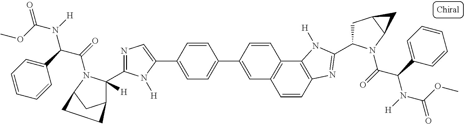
C1=CC2=C(C3=C1C=C(C1=CC=C(C4=CN=C(C5([H])C6CC(N5C(=O)C(C5=CC=CC=C5)N(C(=O)OC)[H])CC6)N4[H])C=C1)C=C3)N([H])C(C1CC3C(N1C(=O)C(C1=CC=CC=C1)N(C(=O)OC)[H])C3)=N2
